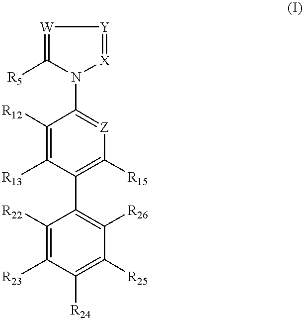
[W]1=C([R5])N(C2=[Z]C([R15])=C(C3=C([R26])C([R25])=C([R24])C([R23])=C3[R22])C([R13])=C2[R12])[X]=[Y]1
